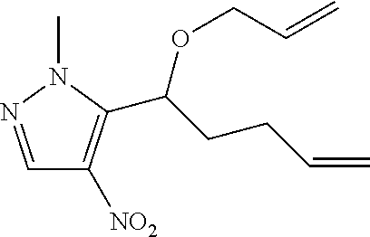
C1=NN(C)C(C(CCC=C)OCC=C)=C1[NO2]
